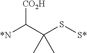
C(S[S*])(C)(C)C([*N])[CO2H]
